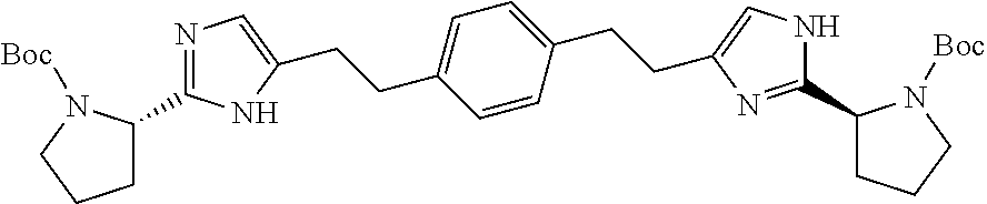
C1=CC(CCC2=CNC(C3CCCN3[Boc])=N2)=CC=C1CCC1=CN=C(C2CCCN2[Boc])N1
